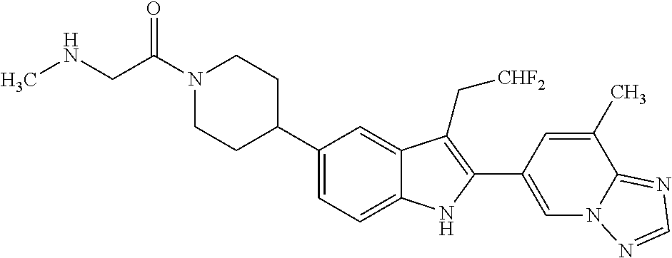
C(N1CCC(C2=CC=C3C(=C2)C(C[CHF2])=C(C2=CN4C(=NC=N4)C(C)=C2)N3)CC1)(CNC)=O
